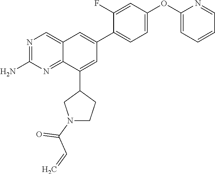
C1(OC2=CC=CC=N2)=CC=C(C2=CC3=CN=C(N)N=C3C(C3CN(C(C=C)=O)CC3)=C2)C(F)=C1
